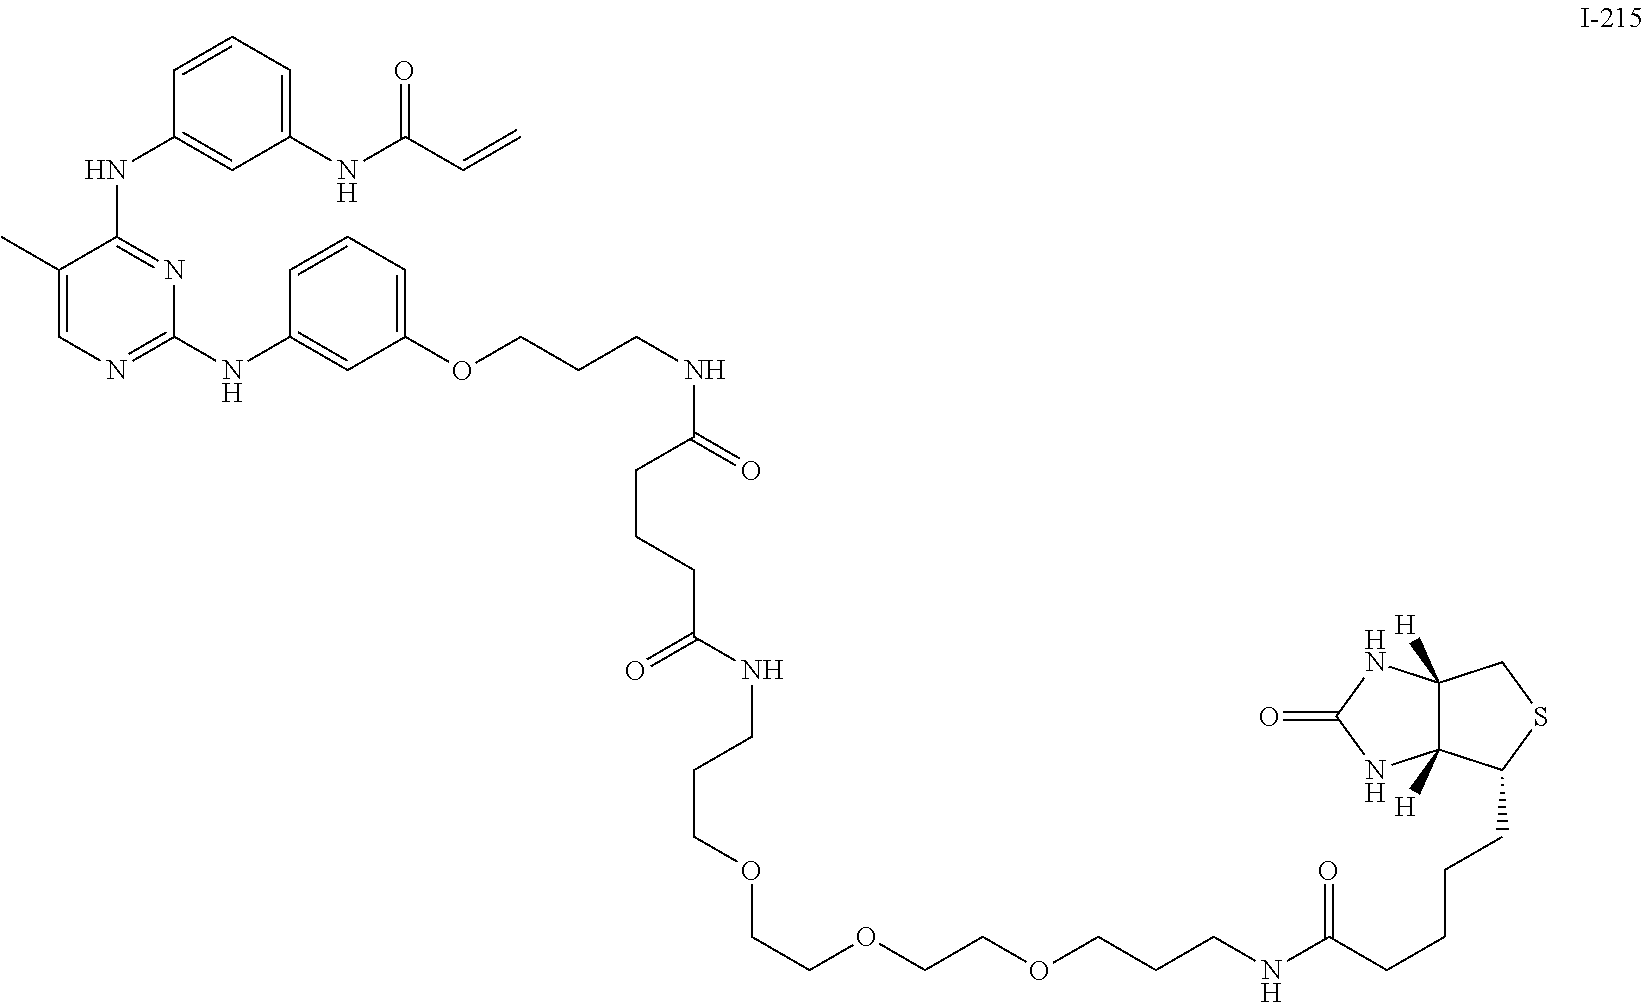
C1(NC(C=C)=O)=CC=CC(NC2=NC(NC3=CC(OCCCNC(CCCC(=O)NCCCOCCOCCOCCCNC(CCCCC4C5([H])C([H])(CS4)NC(=O)N5)=O)=O)=CC=C3)=NC=C2C)=C1
